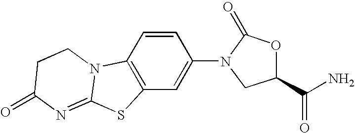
C12=C(C=CC(N3C(=O)OC(C(N)=O)C3)=C1)N1C(=NC(=O)CC1)S2
